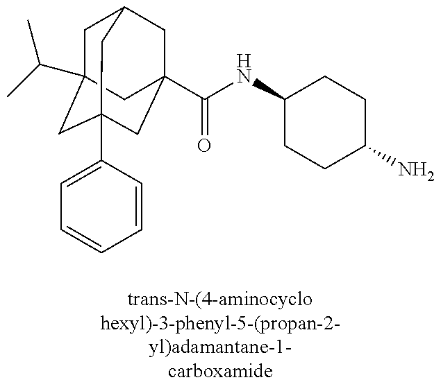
C1C2(C(C)C)CC3(C4=CC=CC=C4)CC(C(=O)NC4CCC(N)CC4)(CC1C3)C2
